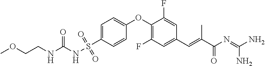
COCCNC(NS(=O)(=O)C1=CC=C(OC2=C(F)C=C(C=C(C(N=C(N)N)=O)C)C=C2F)C=C1)=O
